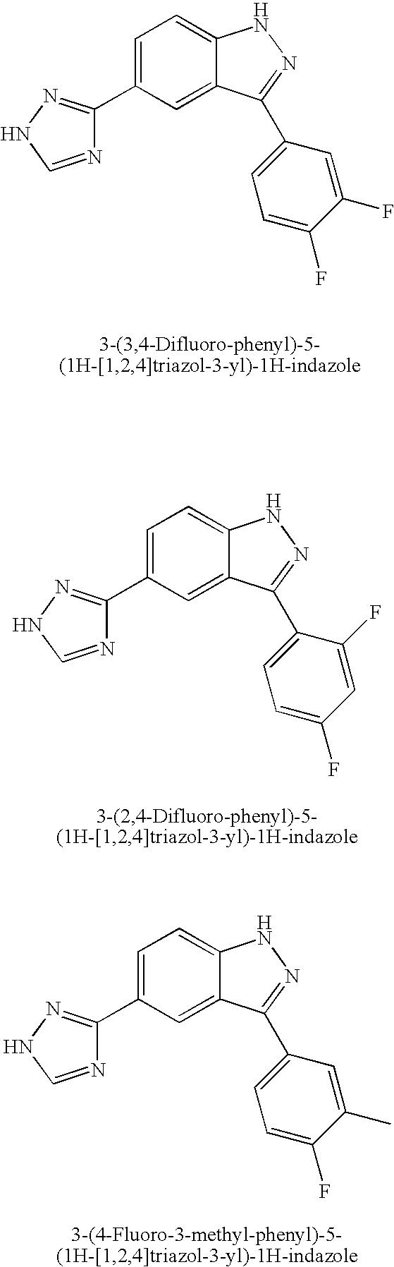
C1=C(C2=NNC=N2)C=C2C(=C1)NN=C2C1=CC=C(F)C(F)=C1.C1=C(C2=NNC=N2)C=C2C(=C1)NN=C2C1=CC=C(F)C=C1F.C1=C(C2=NNC=N2)C=C2C(=C1)NN=C2C1=CC=C(F)C(C)=C1
